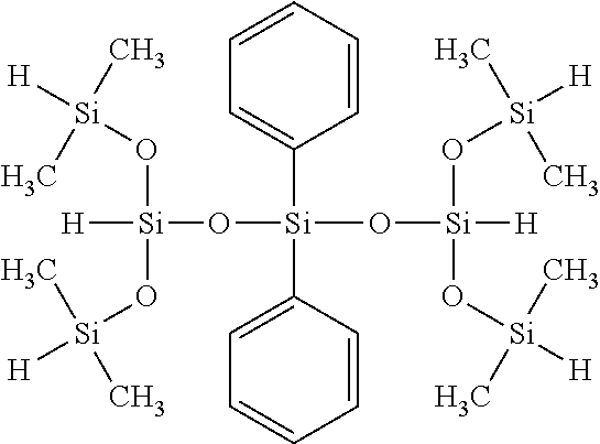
C1=CC=C([Si](C2=CC=CC=C2)(O[Si]([H])(O[Si]([H])(C)C)O[Si]([H])(C)C)O[Si]([H])(O[Si]([H])(C)C)O[Si]([H])(C)C)C=C1
